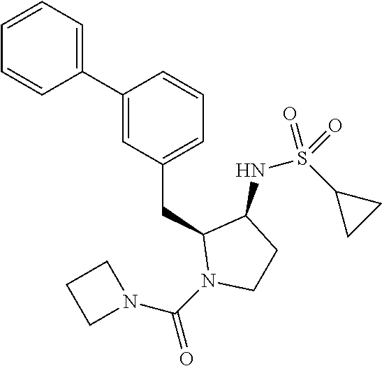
C1(C2=CC(CC3N(C(=O)N4CCC4)CCC3NS(C3CC3)(=O)=O)=CC=C2)=CC=CC=C1
